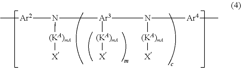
C[Ar2]N([(KA)mA][X])[Ar3]([(KA)mA][X])N([(KA)mA][X])[Ar4]C
